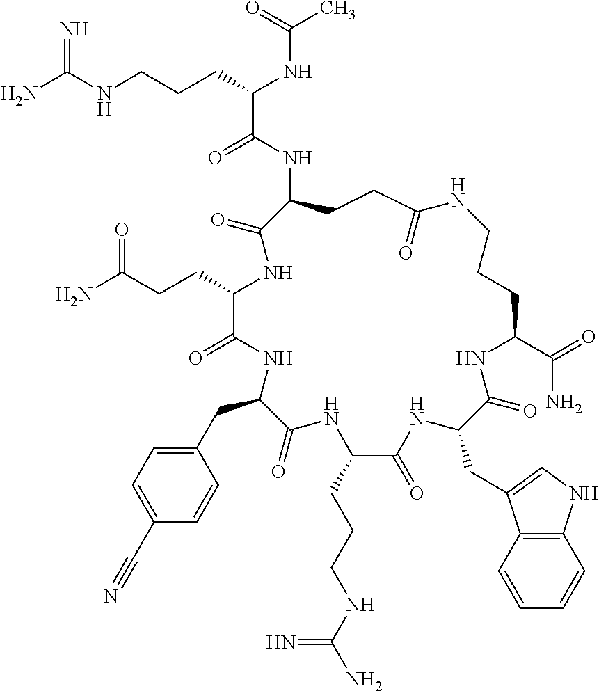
NC(NCCCC(NC(C)=O)C(=O)NC1CCC(=O)NCCCC(C(=O)N)NC(=O)C(CC2=CNC3=C2C=CC=C3)NC(=O)C(CCCNC(N)=N)NC(=O)C(CC2=CC=C(C#N)C=C2)NC(=O)C(CCC(N)=O)NC1=O)=N
